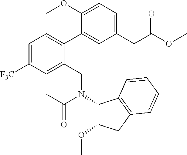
C1=C([F3C])C=C(CN(C2C(OC)CC3=C2C=CC=C3)C(C)=O)C(C2=CC(CC(=O)OC)=CC=C2OC)=C1
